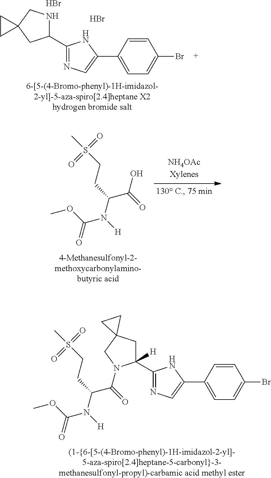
C1(C2=NC=C(C3=CC=C(Br)C=C3)N2)NCC2(C1)CC2.Br.Br.COC(=O)N([H])C(C(O)=O)CCS(C)(=O)=O.COC(=O)N([H])C(C(=O)N1C(C2=NC=C(C3=CC=C(Br)C=C3)N2)([H])CC2(C1)CC2)CCS(C)(=O)=O
